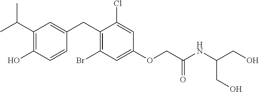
C1(CC2=CC(C(C)C)=C(O)C=C2)=C(Br)C=C(OCC(NC(CO)CO)=O)C=C1Cl
